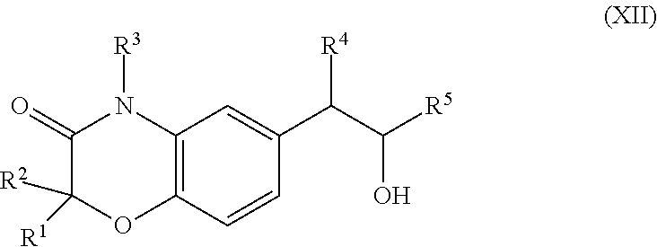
C12=C(C=CC(C([R4])C(O)[R5])=C1)OC([R2])([R1])C(=O)N2[R3]
